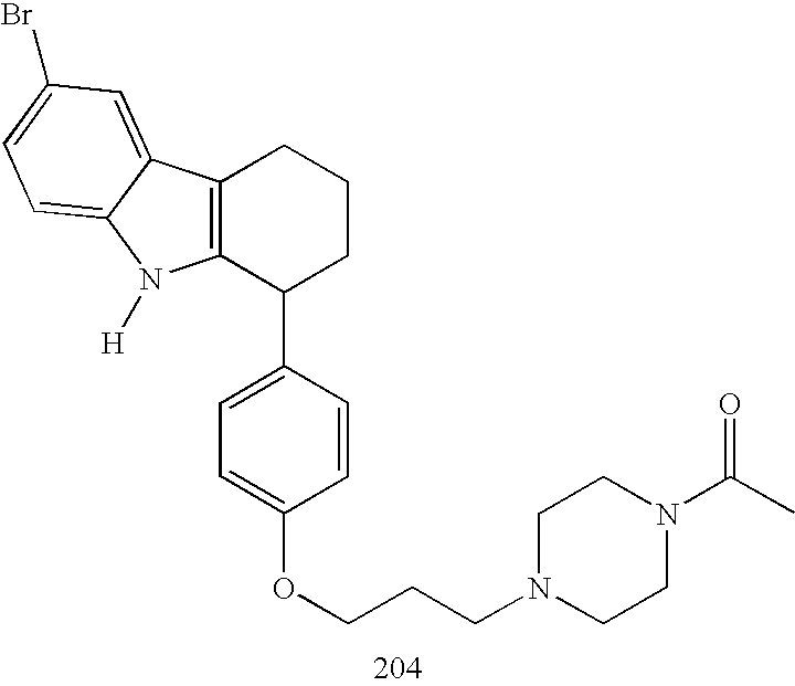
C12=C(C(C3=CC=C(OCCCN4CCN(C(C)=O)CC4)C=C3)CCC1)N([H])C1=CC=C(Br)C=C21
